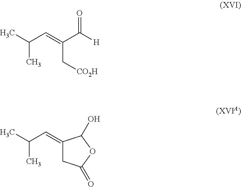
C(C=C(C[CO2H])C([H])=O)(C)C.C(C=C1CC(=O)OC1O)(C)C
